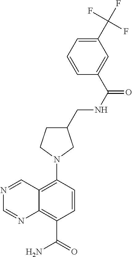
C1(C(F)(F)F)=CC=CC(C(NCC2CN(C3=C4C(=C(C(=O)N)C=C3)N=CN=C4)CC2)=O)=C1
